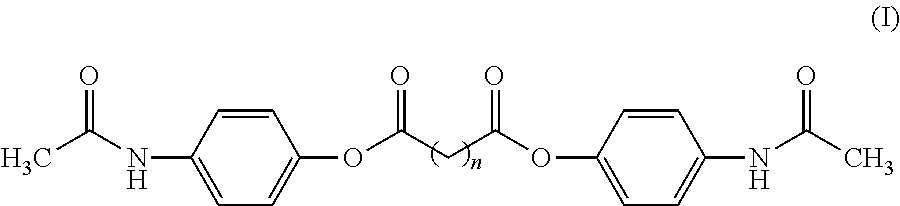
C1=CC(NC(C)=O)=CC=C1OC(CC(OC1=CC=C(NC(C)=O)C=C1)=O)=O
